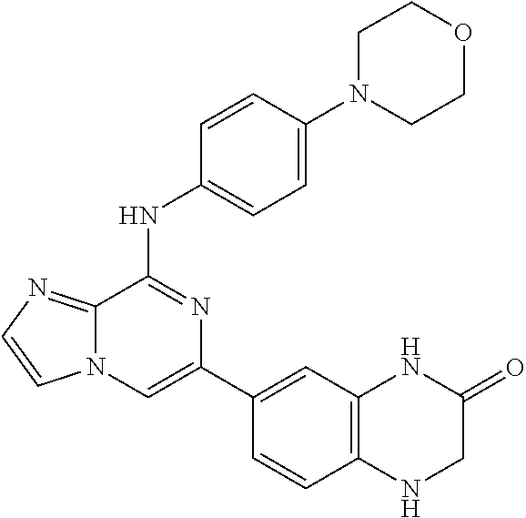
C1(C2=CC3=C(C=C2)NCC(=O)N3)=CN2C(=NC=C2)C(NC2=CC=C(N3CCOCC3)C=C2)=N1
